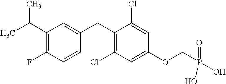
C1(C(C)C)=C(F)C=CC(CC2=C(Cl)C=C(OCP(O)(=O)O)C=C2Cl)=C1
